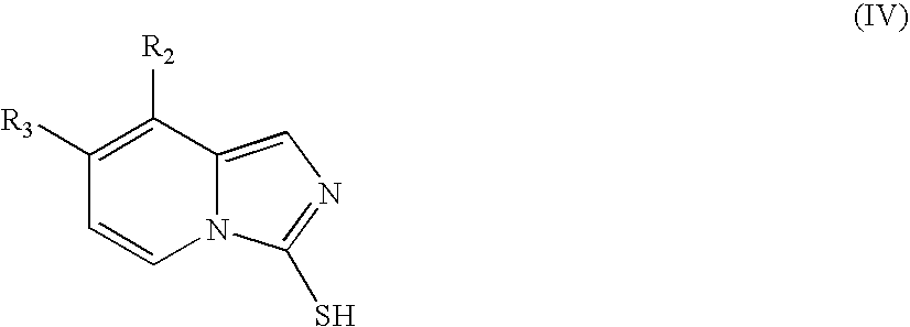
C1([R3])=C([R2])C2=CN=C(S)N2C=C1
